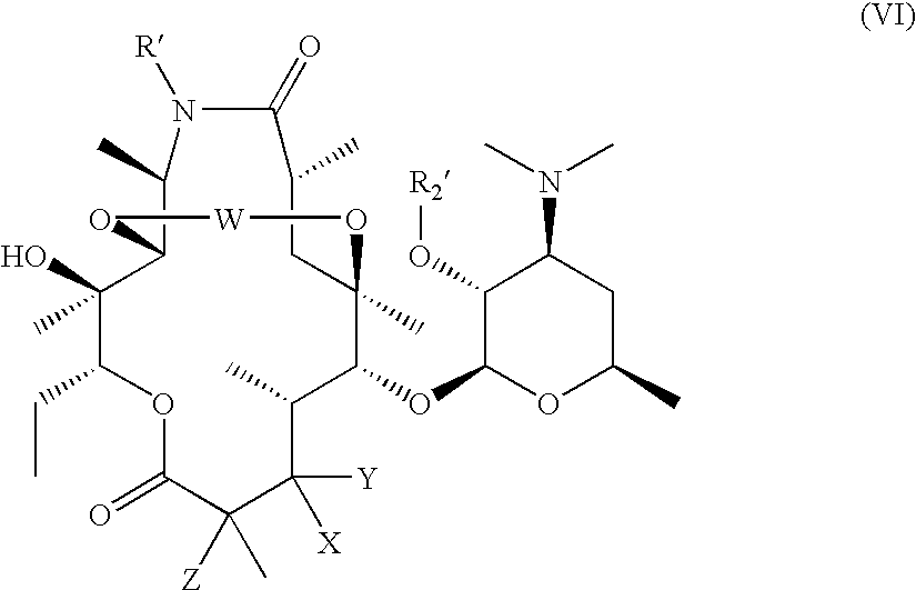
O1C(=O)C([Z])(C)C([X])([Y])C(C)C(OC2OC(C)CC(N(C)C)C2O[R2])C2(C)CC(C)C(=O)N([R])C(C)C(C(C)(O)C1CC)O[W]O2
